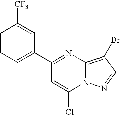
C1(C2=CC=CC([CF3])=C2)=NC2=C(Br)C=NN2C(Cl)=C1
